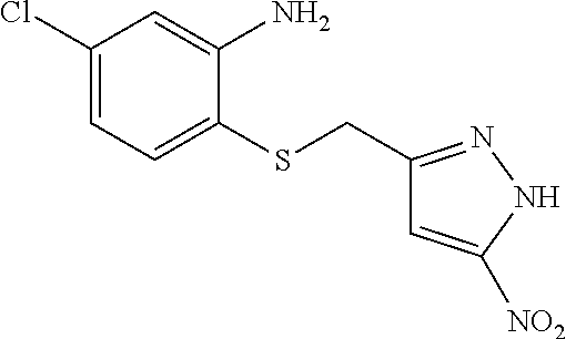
C1(Cl)=CC=C(SCC2=NNC([NO2])=C2)C(N)=C1
